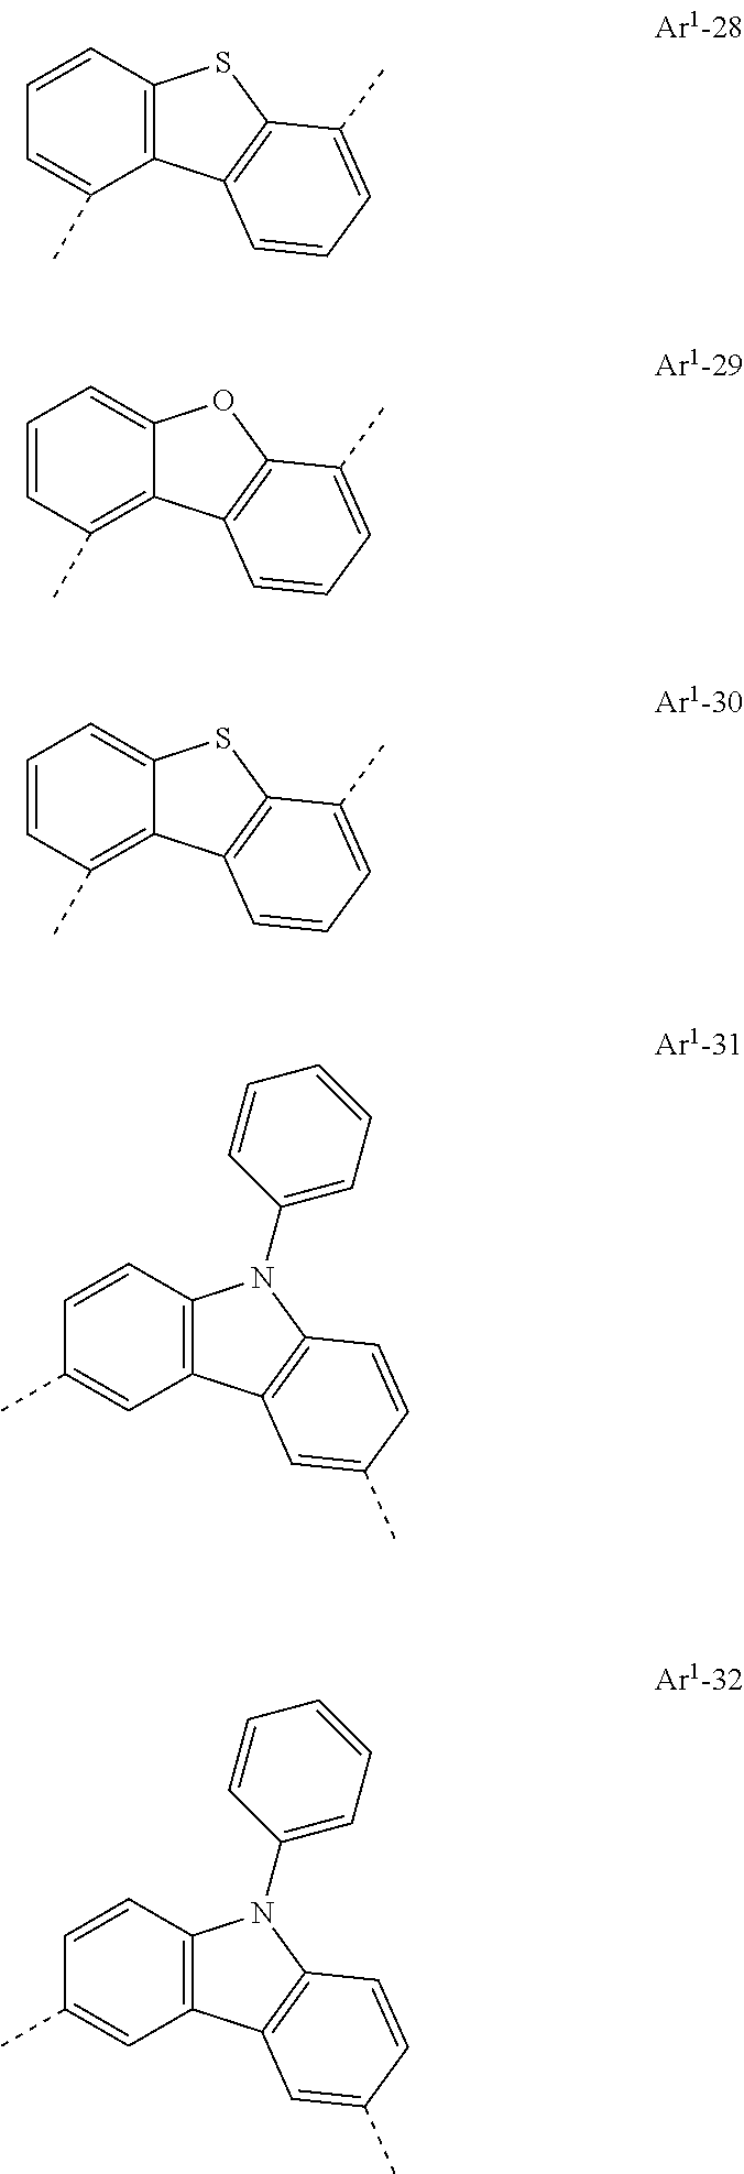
C12=C(C3=C(S1)C(C)=CC=C3)C(C)=CC=C2.C12=CC=CC(C)=C1C1=C(O2)C(C)=CC=C1.C12=CC=CC(C)=C1C1=C(S2)C(C)=CC=C1.C12=C(C3=C(N1C1=CC=CC=C1)C=CC(C)=C3)C=C(C)C=C2.C12=C(C3=C(N1C1=CC=CC=C1)C=CC(C)=C3)C=C(C)C=C2
